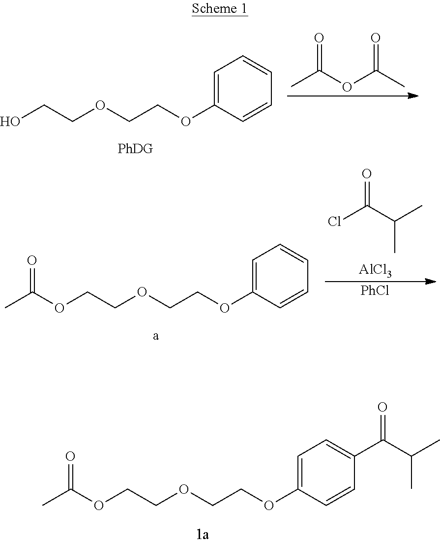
OCCOCCOC1=CC=CC=C1.CC(OC(C)=O)=O.O(CCOCCOC1=CC=CC=C1)C(C)=O.ClC(C(C)C)=O.[AlCl3].[PhCl].O(CCOCCOC1=CC=C(C(C(C)C)=O)C=C1)C(C)=O
